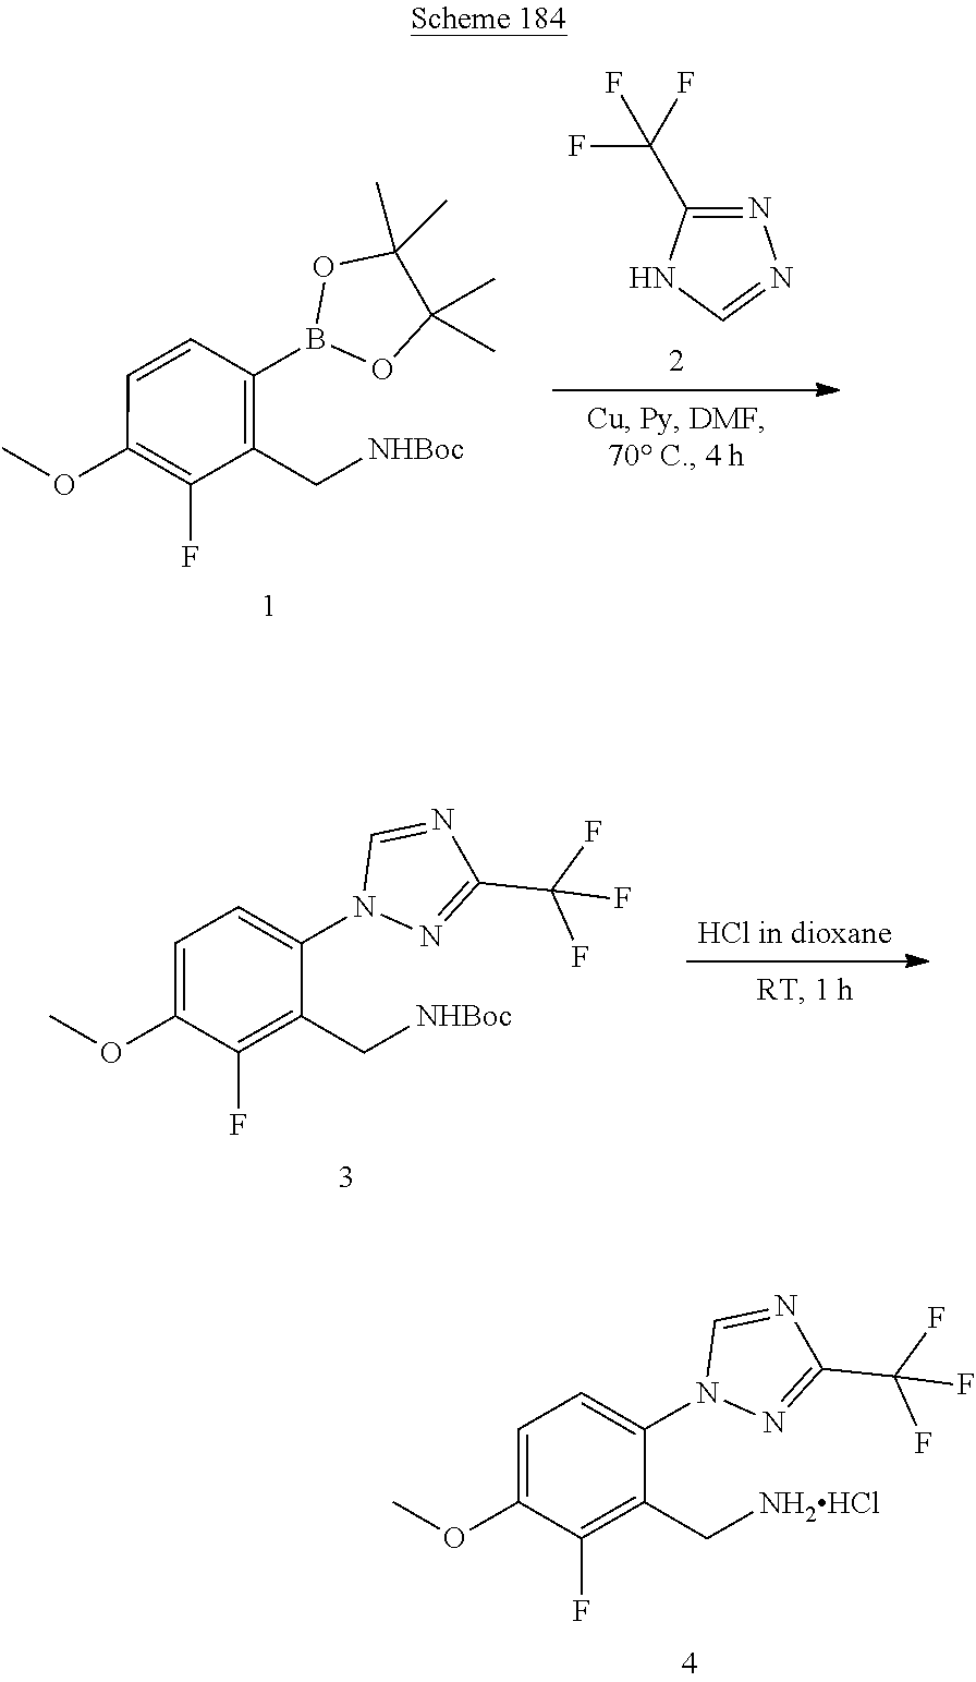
C1(C[NHBoc])=C(B2OC(C)(C)C(C)(C)O2)C=CC(OC)=C1F.N1=C(C(F)(F)F)NC=N1.C1(C[NHBoc])=C(F)C(OC)=CC=C1N1N=C(C(F)(F)F)N=C1.C1(C[NH2HCl])=C(F)C(OC)=CC=C1N1N=C(C(F)(F)F)N=C1
